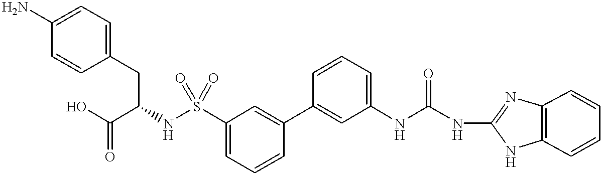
C1=C(S(NC(C(O)=O)CC2=CC=C(N)C=C2)(=O)=O)C=C(C2=CC(NC(NC3=NC4=C(N3)C=CC=C4)=O)=CC=C2)C=C1
